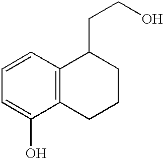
C1=CC=C(O)C2=C1C(CCO)CCC2
